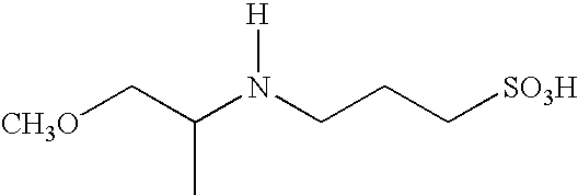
[CH3O]CC(N(CCC[SO3H])[H])C
